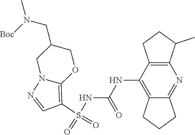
S(NC(NC1=C2C(=NC3=C1CCC3C)CCC2)=O)(C1=C2N(N=C1)CC(CN(C)[Boc])CO2)(=O)=O
